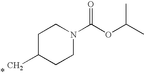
C1C(C)CCN(C(OC(C)C)=O)C1
